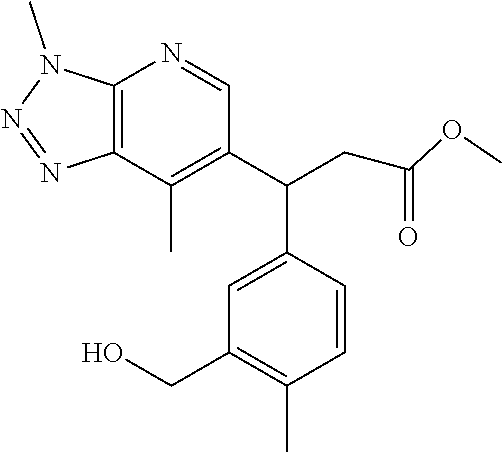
OCC1=C(C)C=CC(C(C2=C(C)C3=C(N=C2)N(C)N=N3)CC(OC)=O)=C1
